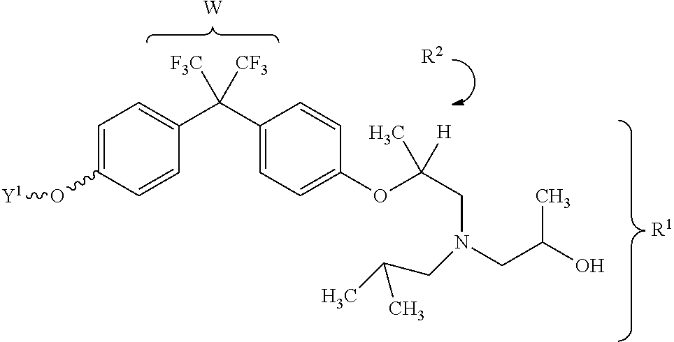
C1=C(O[Y1])C=CC(C(C2=CC=C(OC(CN(CC(O)C)CC(C)C)(C)[H])C=C2)([CF3])[F3C])=C1.[R1].[R2].[W]
